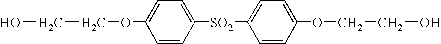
C1([SO2]C2=CC=C(OCCO)C=C2)=CC=C(OCCO)C=C1
